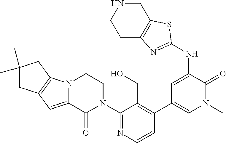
C1(N2CCN3C(=CC4=C3CC(C)(C)C4)C2=O)=NC=CC(C2=CN(C)C(=O)C(NC3=NC4=C(S3)CNCC4)=C2)=C1CO
